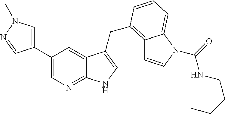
C12=C(CC3=CNC4=NC=C(C5=CN(C)N=C5)C=C43)C=CC=C1N(C(=O)NCCCC)C=C2
